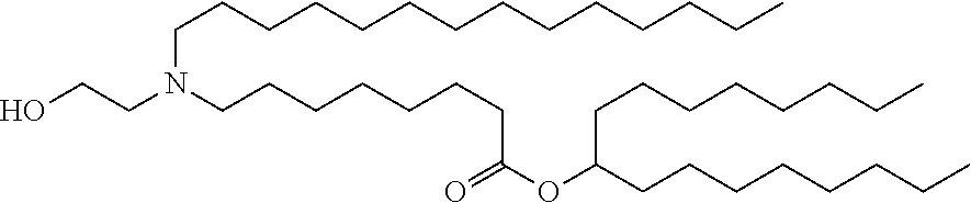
C(CCN(CCCCCCCC(=O)OC(CCCCCCCC)CCCCCCCC)CCO)CCCCCCCCCCC
